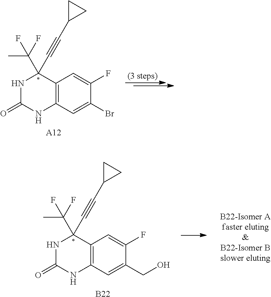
C12=C(C=C(Br)C(F)=C1)NC(=O)NC2(C#CC1CC1)C(F)(C)F.[A12].C12=C(C=C(CO)C(F)=C1)NC(=O)NC2(C#CC1CC1)C(F)(C)F.[B22]
